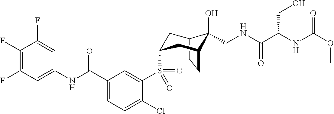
C1(F)=C(F)C=C(NC(C2=CC=C(Cl)C(S(=O)(=O)C3CC4C(O)(CNC(=O)C(CO)NC(=O)OC)C(CC4)C3)=C2)=O)C=C1F
